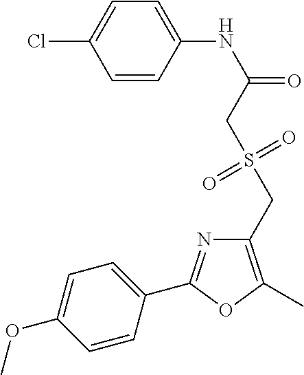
C1=CC(NC(=O)CS(CC2=C(C)OC(C3=CC=C(OC)C=C3)=N2)(=O)=O)=CC=C1Cl
